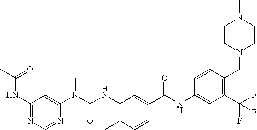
C1(NC(=O)C)=NC=NC(N(C(NC2=C(C)C=CC(C(NC3=CC(C(F)(F)F)=C(CN4CCN(C)CC4)C=C3)=O)=C2)=O)C)=C1
